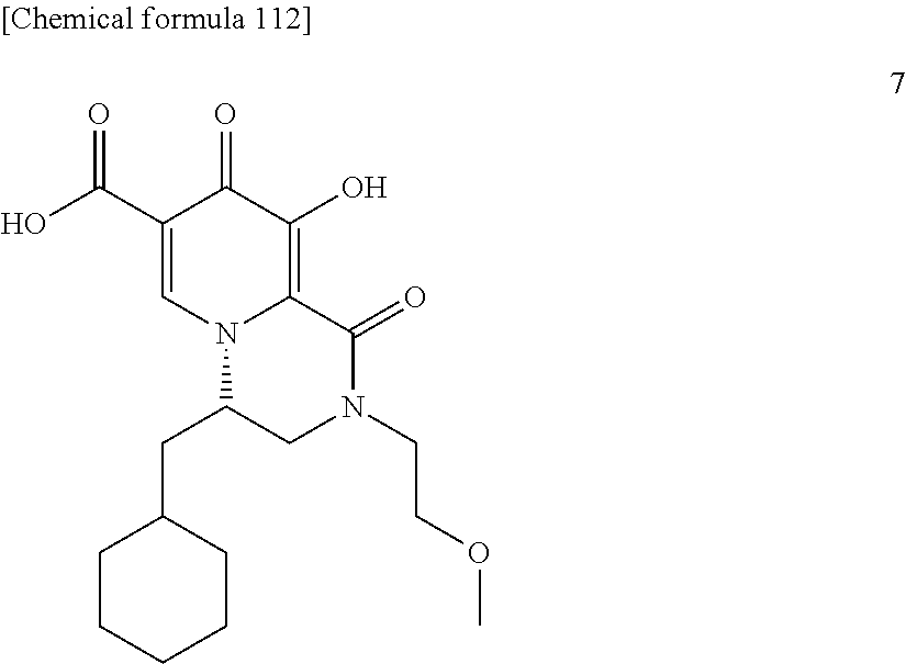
C1(C(O)=O)=CN2C(=C(O)C1=O)C(=O)N(CCOC)CC2CC1CCCCC1
